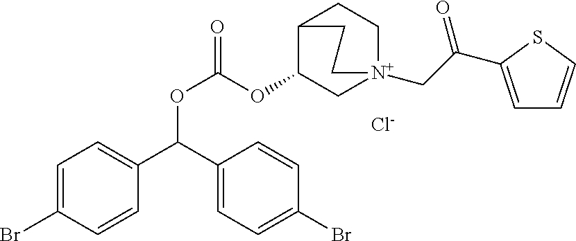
[Cl-].C(OC(OC1C[N+]2(CC(=O)C3=CC=CS3)CCC1CC2)=O)(C1=CC=C(Br)C=C1)C1=CC=C(Br)C=C1
